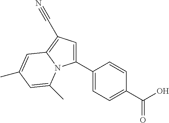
C1(C2=CC=C(C(O)=O)C=C2)=CC(C#N)=C2N1C(C)=CC(C)=C2
